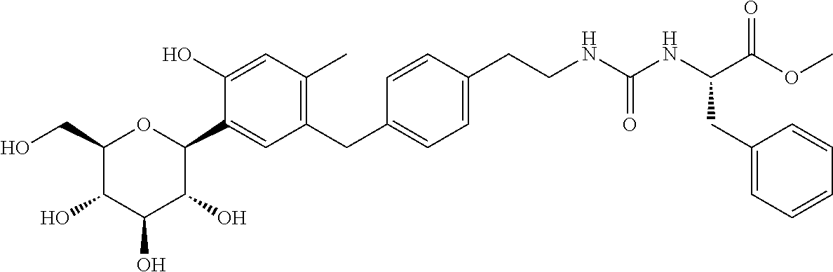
C1(CO)C(O)C(O)C(O)C(C2=CC(CC3=CC=C(CCNC(NC(C(OC)=O)CC4=CC=CC=C4)=O)C=C3)=C(C)C=C2O)O1
